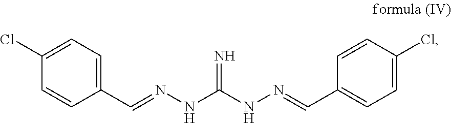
C1(C=NNC(NN=CC2=CC=C(Cl)C=C2)=N)=CC=C(Cl)C=C1
